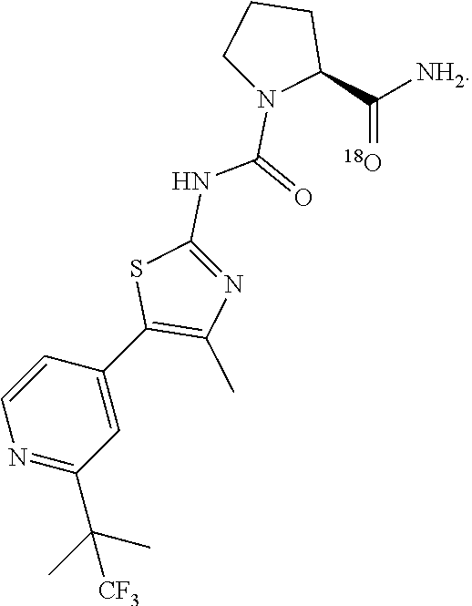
N1=C(C(C)(C)[CF3])C=C(C2=C(C)N=C(NC(=O)N3C(C([NH2])=[18O])CCC3)S2)C=C1
